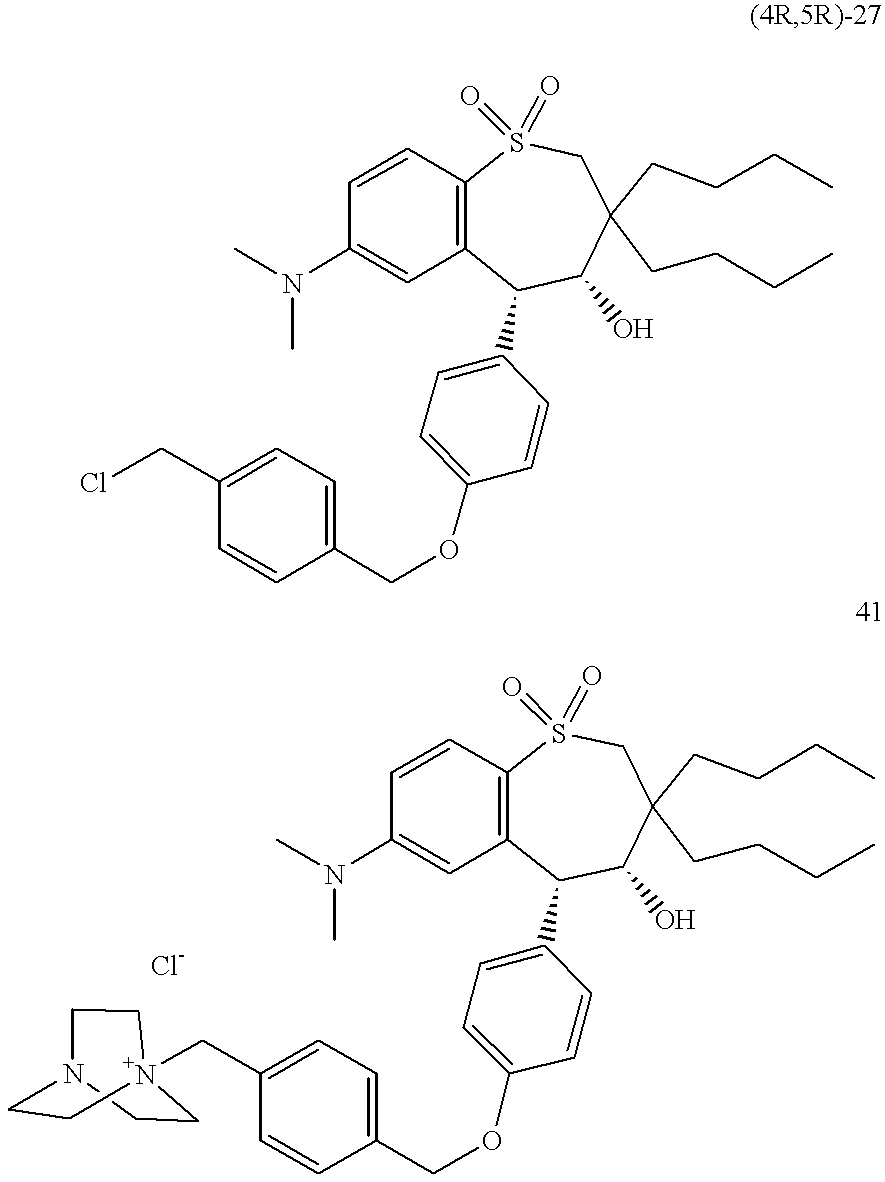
C1=CC(N(C)C)=CC2=C1S(=O)(=O)CC(CCCC)(CCCC)C(O)C2C1=CC=C(OCC2=CC=C(CCl)C=C2)C=C1.C1=CC(N(C)C)=CC2=C1S(=O)(=O)CC(CCCC)(CCCC)C(O)C2C1=CC=C(OCC2=CC=C(C[N+]34CCN(CC3)CC4)C=C2)C=C1
